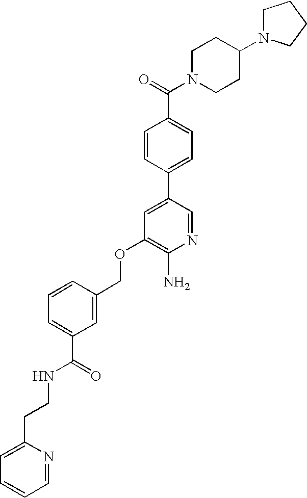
C(OC1=C(N)N=CC(C2=CC=C(C(=O)N3CCC(N4CCCC4)CC3)C=C2)=C1)C1=CC(C(=O)NCCC2=CC=CC=N2)=CC=C1
